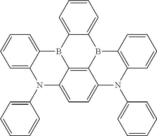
C1=C2B3C4=CC=CC=C4B4C5=C3C(=CC=C5N(C3=CC=CC=C3)C3=C4C=CC=C3)N(C3=CC=CC=C3)C2=CC=C1
